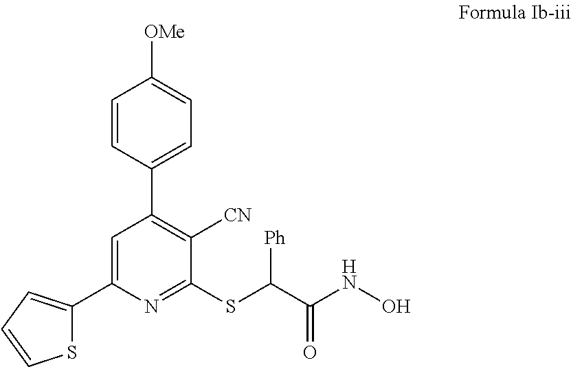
C1=C(C2=CC=CS2)N=C(SC(C(NO)=O)[Ph])C([CN])=C1C1=CC=C([OMe])C=C1
